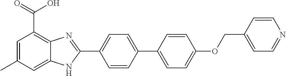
C1=CC(C2=CC=C(OCC3=CC=NC=C3)C=C2)=CC=C1C1=NC2=C(C(=O)O)C=C(C)C=C2N1
